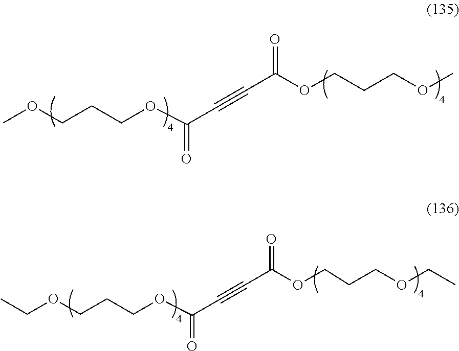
C(OC(C#CC(=O)OCCCOC)=O)CCOC.C(OC(C#CC(=O)OCCCOCC)=O)CCOCC
